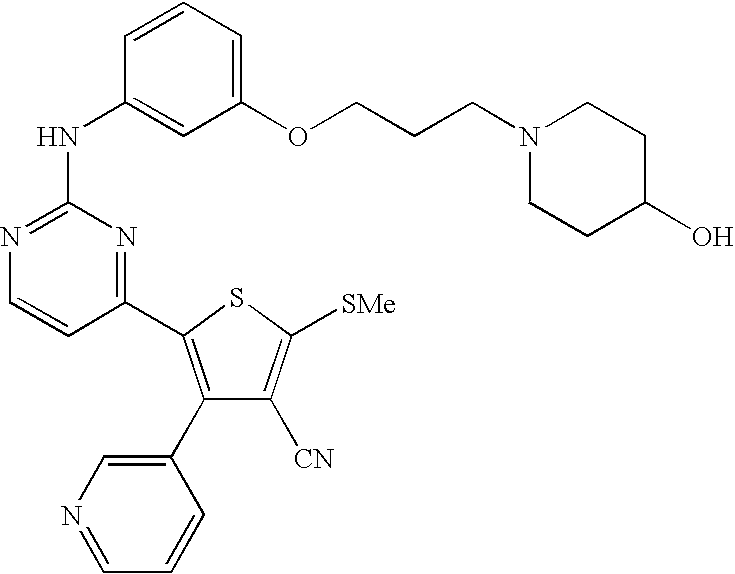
C1=CC(NC2=NC=CC(C3=C(C4=CN=CC=C4)C([CN])=C([SMe])S3)=N2)=CC(OCCCN2CCC(O)CC2)=C1
